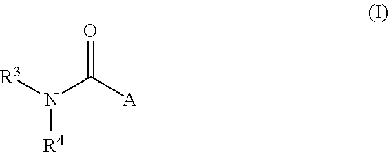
[R3]N(C([A])=O)[R4]
